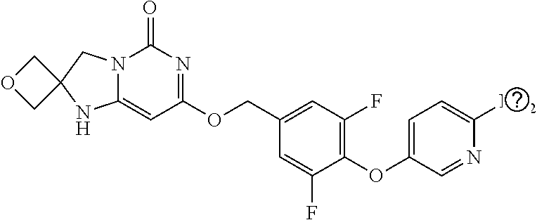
C1=C(OC2=C(F)C=C(COC3=NC(=O)N4C(=C3)NC3(C4)COC3)C=C2F)C=NC(N)=C1
